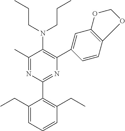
C1(C)=NC(C2=C(CC)C=CC=C2CC)=NC(C2=CC3=C(C=C2)OCO3)=C1N(CCC)CCC
